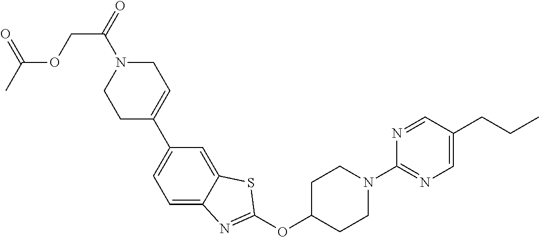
O(C1CCN(C2=NC=C(CCC)C=N2)CC1)C1=NC2=CC=C(C3=CCN(C(=O)COC(C)=O)CC3)C=C2S1
